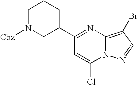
C1(C2CCCN([Cbz])C2)=NC2=C(Br)C=NN2C(Cl)=C1
